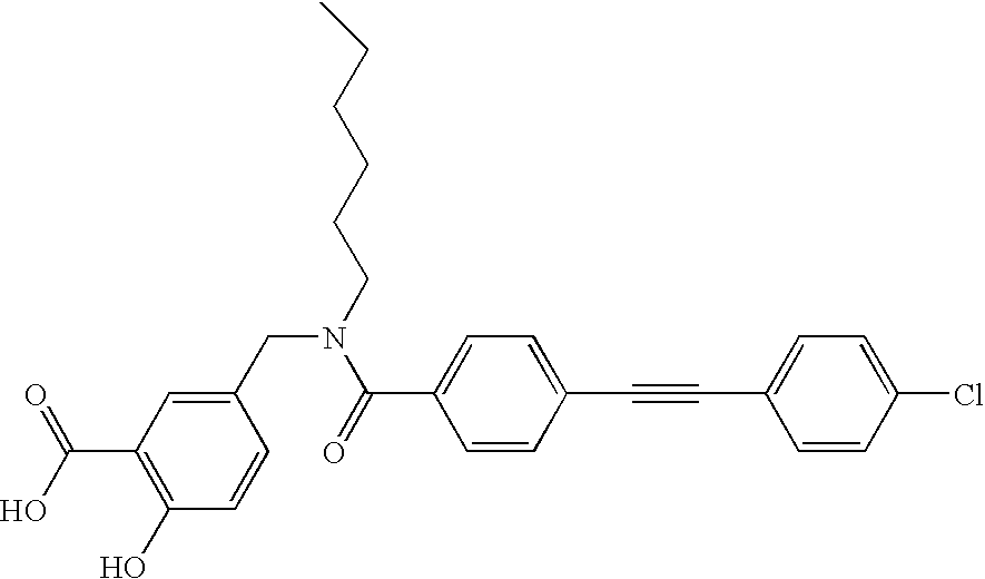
C1(CN(C(C2=CC=C(C#CC3=CC=C(Cl)C=C3)C=C2)=O)CCCCCC)=CC(C(O)=O)=C(O)C=C1
